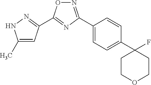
C1(C)=CC(C2=NC(C3=CC=C(C4(F)CCOCC4)C=C3)=NO2)=NN1
